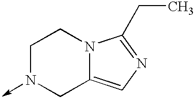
C1N(->C)CC2=CN=C(CC)N2C1
